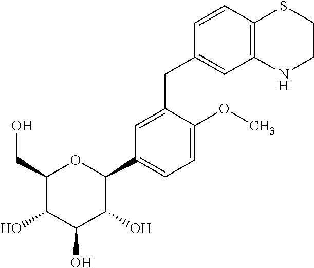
C1(CO)C(O)C(O)C(O)C(C2=CC=C(OC)C(CC3=CC4=C(C=C3)SCCN4)=C2)O1
